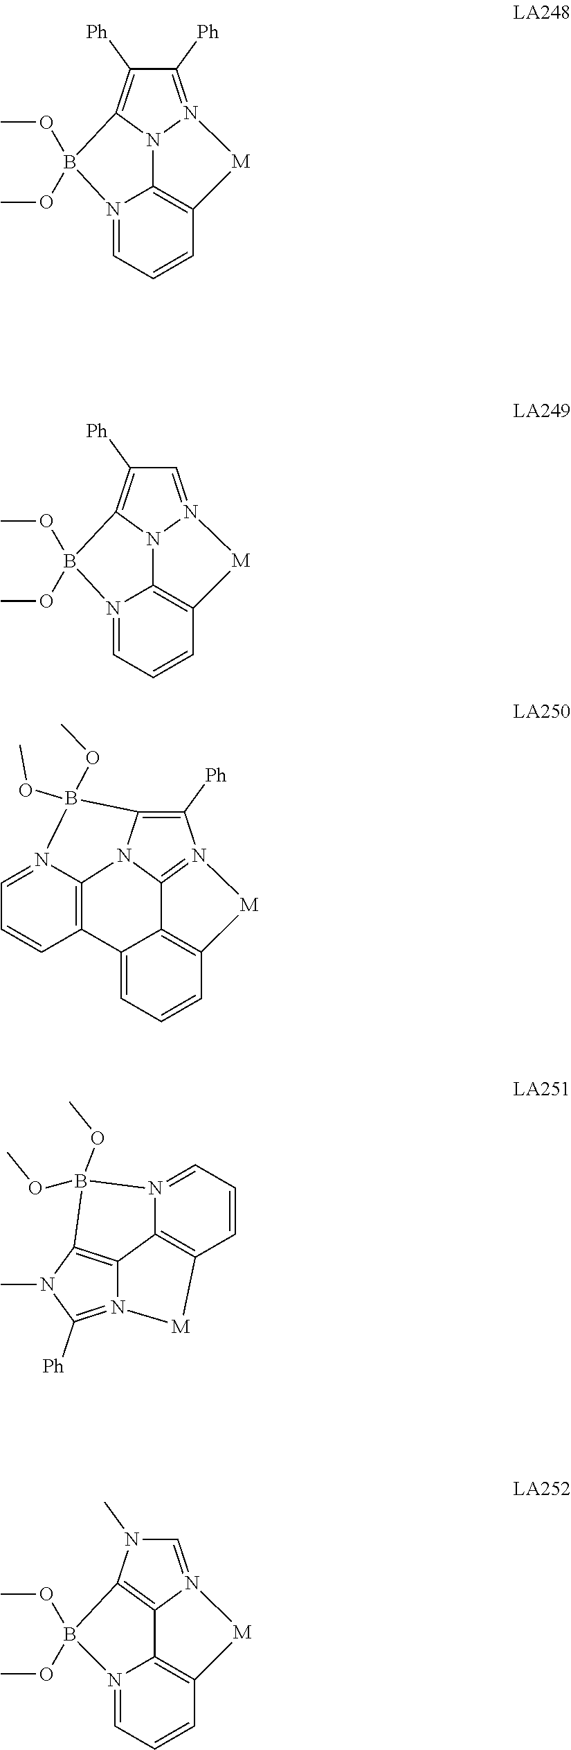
C1([Ph])=C2N3N(=C1[Ph])[M]C1=C3N(=CC=C1)B2(OC)OC.C1([Ph])=C2N3N(=C1)[M]C1=C3N(=CC=C1)B2(OC)OC.C12=C([Ph])N3=C4N1C1=C(C=CC=N1B2(OC)OC)C1=CC=CC(=C41)[M]3.N12=C([Ph])N(C)C3=C1C1=C(C=CC=N1B3(OC)OC)[M]2.N1(C)C=N2C3=C1B(OC)(OC)N1=CC=CC(=C31)[M]2
